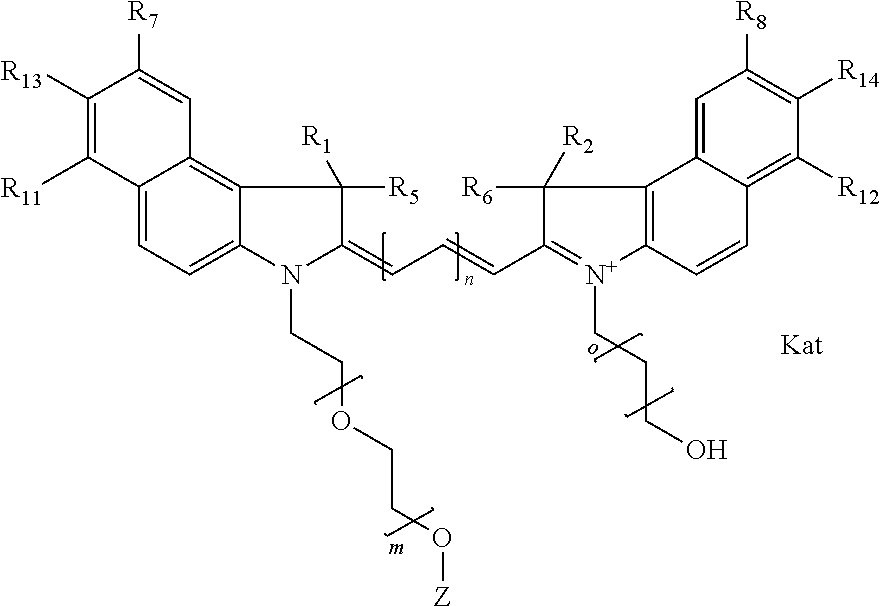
C12=CC=C3C(=C1C=C([R7])C([R13])=C2[R11])C([R5])([R1])C(=CC=CC1=[N+](CCCO)C2=C(C1([R6])[R2])C1=CC([R8])=C([R14])C([R12])=C1C=C2)N3CCOCCO[Z]
